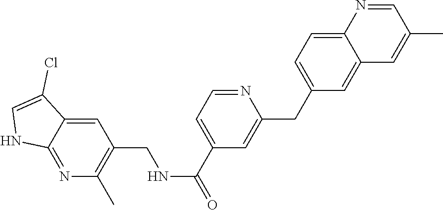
C1=NC2=CC=C(CC3=CC(C(NCC4=C(C)N=C5C(=C4)C(Cl)=CN5)=O)=CC=N3)C=C2C=C1C
